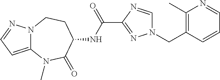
C1=NN2C(=C1)N(C)C(=O)C(NC(C1=NN(CC3=C(C)N=CC=C3)C=N1)=O)CC2
